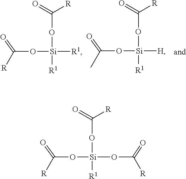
O=C([R])O[Si](OC(=O)C)([H])[R1].O=C([R])O[Si](OC(=O)[R])([R1])[R1].O=C([R])O[Si](OC(=O)[R])(OC([R])=O)[R1]
